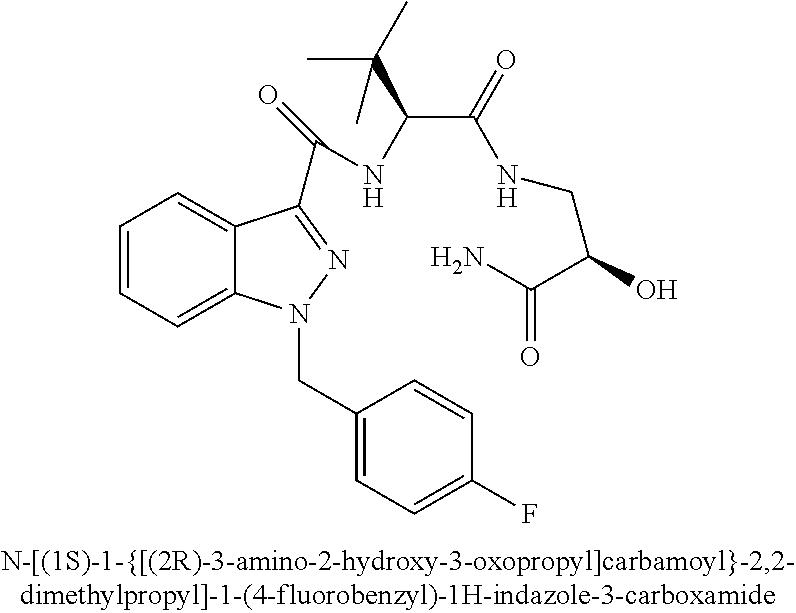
C1=CC=C2C(=C1)C(C(=O)NC(C(=O)NCC(O)C(=O)N)C(C)(C)C)=NN2CC1=CC=C(F)C=C1
